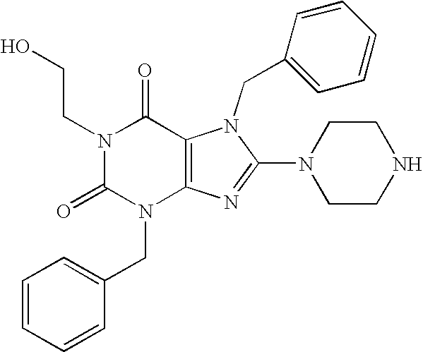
N1(CCO)C(=O)N(CC2=CC=CC=C2)C2=C(C1=O)N(CC1=CC=CC=C1)C(N1CCNCC1)=N2
